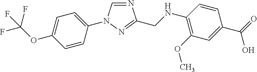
C1=C(OC(F)(F)F)C=CC(N2C=NC(CNC3=C(OC)C=C(C(=O)O)C=C3)=N2)=C1
